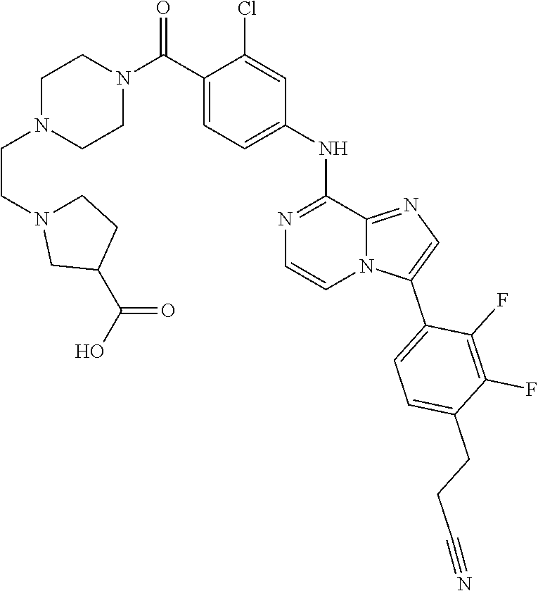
C1(C(=O)N2CCN(CCN3CCC(C(=O)O)C3)CC2)=CC=C(NC2=NC=CN3C2=NC=C3C2=CC=C(CCC#N)C(F)=C2F)C=C1Cl
